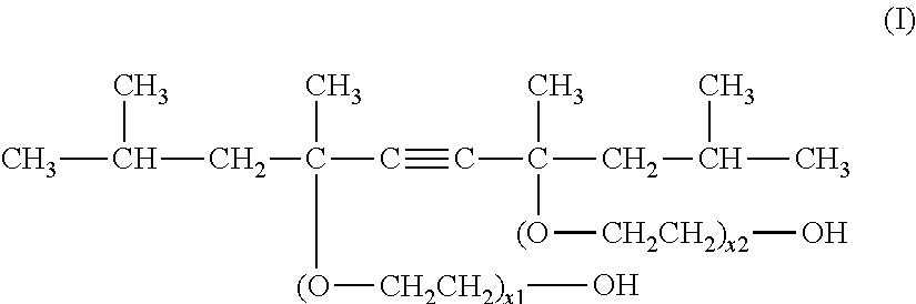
CC(CC(C#CC(CC(C)C)(C)[(O][CH2CH2)x2]O)(C)[(O][CH2CH2)x1]O)C
